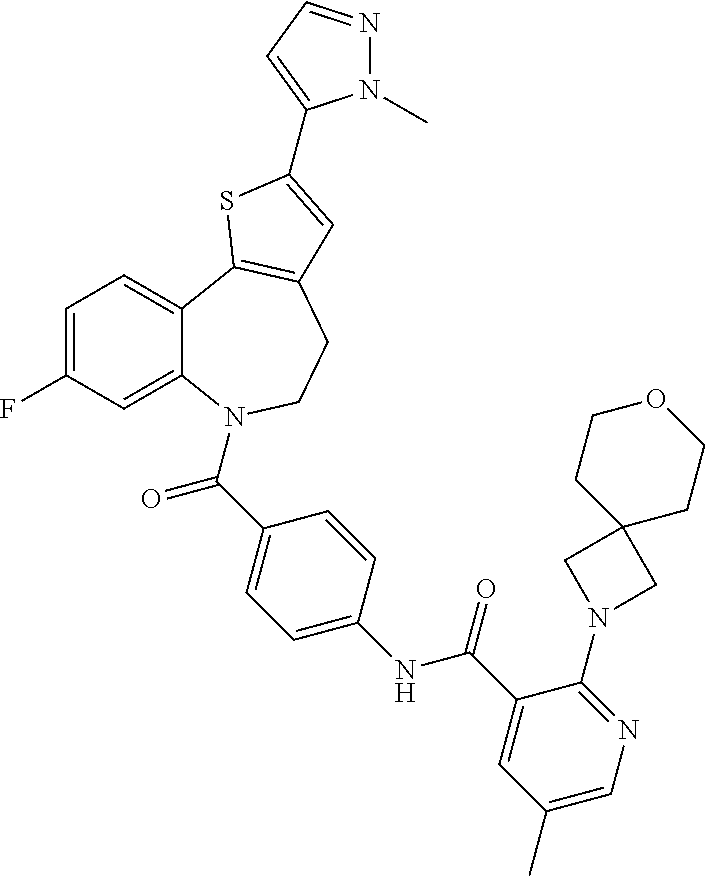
C1=C(F)C=C2C(=C1)C1=C(CCN2C(=O)C2=CC=C(NC(=O)C3=CC(C)=CN=C3N3CC4(C3)CCOCC4)C=C2)C=C(C2=CC=NN2C)S1
